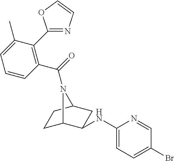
C1C2C(NC3=CC=C(Br)C=N3)CC(C1)N2C(=O)C1=C(C2=NC=CO2)C(C)=CC=C1
